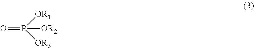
O=P([OR1])([OR3])[OR2]
